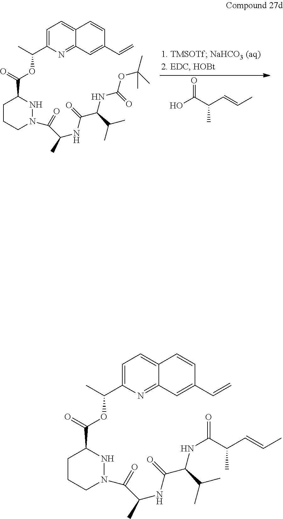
OC(C(C=CC)C)=O.C1CCN(C(C(NC(C(NC(OC(C)(C)C)=O)C(C)C)=O)C)=O)NC1C(=O)OC(C1=CC=C2C(=N1)C=C(C=C)C=C2)C.C1CCN(C(C(NC(C(NC(C(C=CC)C)=O)C(C)C)=O)C)=O)NC1C(=O)OC(C1=CC=C2C(=N1)C=C(C=C)C=C2)C
